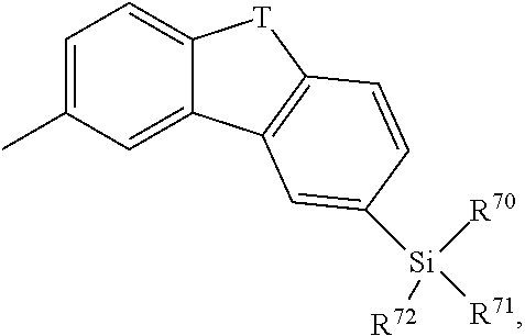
C1=C(C)C=C2C(=C1)[T]C1=C2C=C([Si]([R70])([R72])[R71])C=C1
